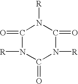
O=C1N([R])C(=O)N([R])C(=O)N1[R]
